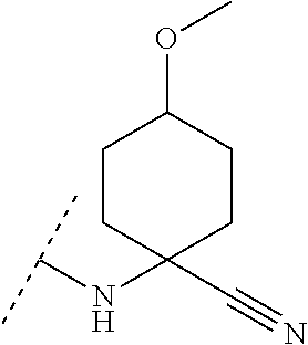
C(NC1(C#N)CCC(OC)CC1)(C)C
